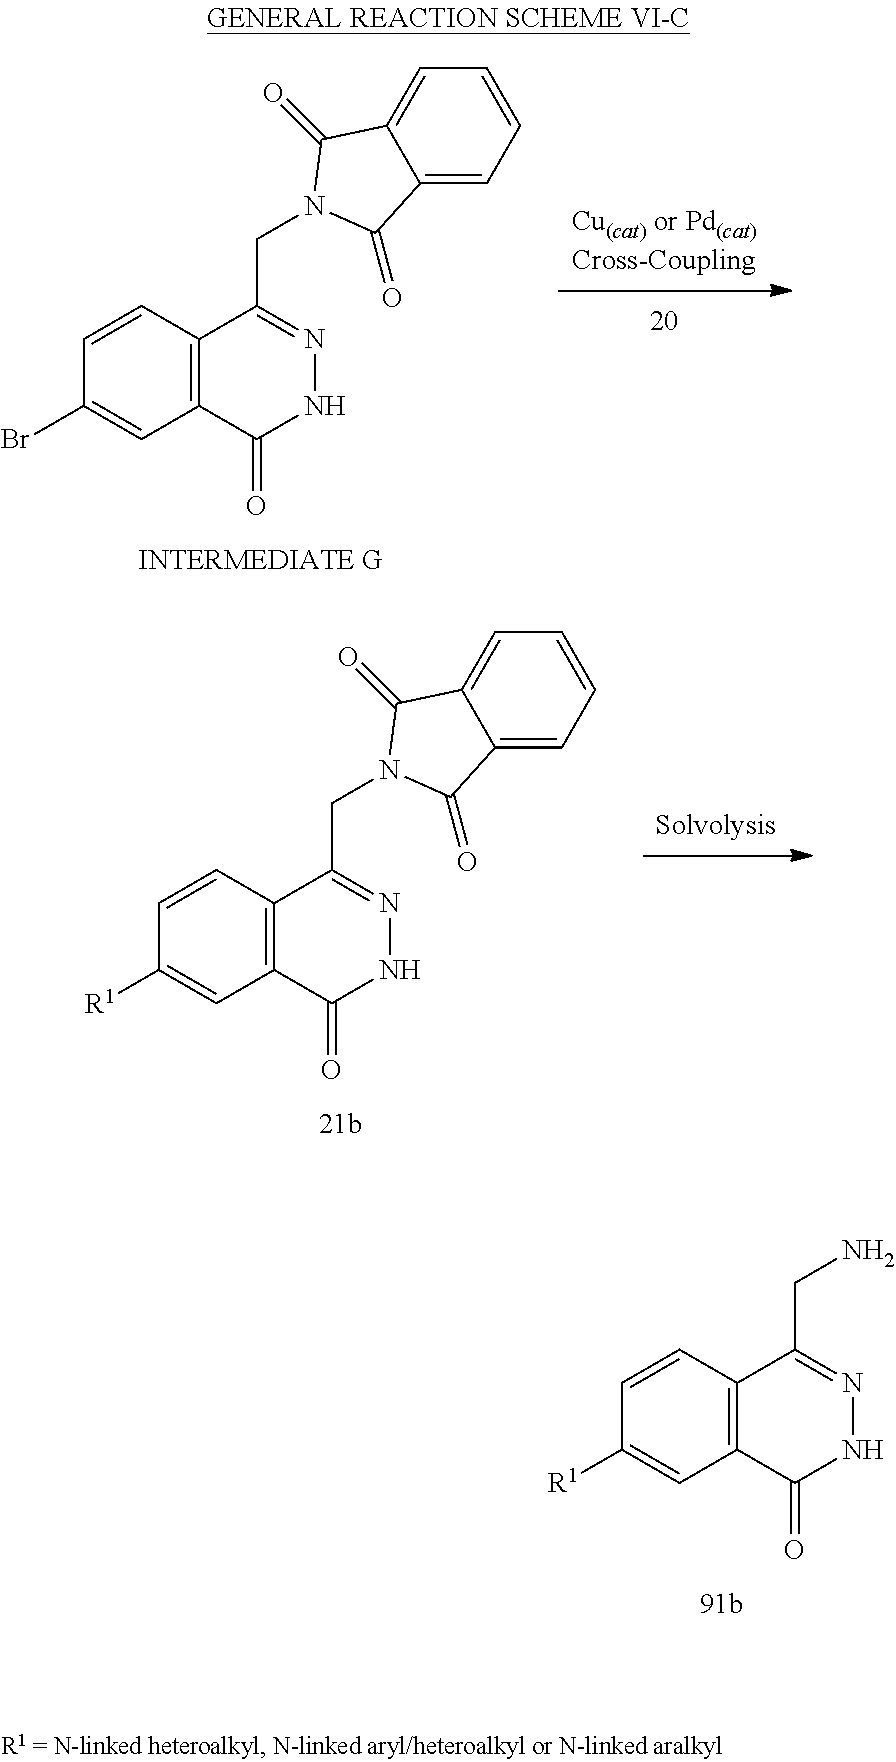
C1=CC2=C(C(=O)NN=C2CN)C=C1[R1].[Cu(cat) or Pd(cat)Cross-Coupling].C1=CC2=C(C(=O)NN=C2CN2C(=O)C3=CC=CC=C3C2=O)C=C1Br.[Solvolysis].C1=CC2=C(C(=O)NN=C2CN2C(=O)C3=CC=CC=C3C2=O)C=C1[R1]
